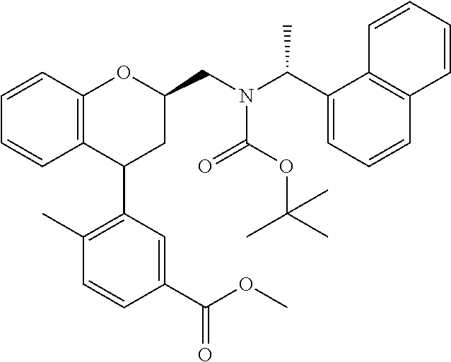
C12=C(C=CC=C1)OC(CN(C(C1=CC=CC3=C1C=CC=C3)C)C(OC(C)(C)C)=O)CC2C1=C(C)C=CC(C(OC)=O)=C1
